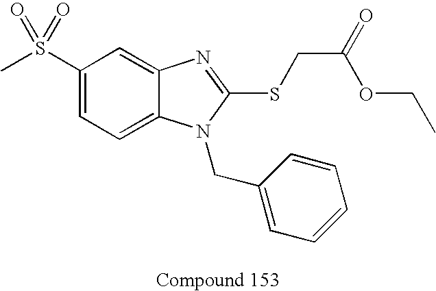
C1(S(=O)(C)=O)=CC=C2C(=C1)N=C(SCC(=O)OCC)N2CC1=CC=CC=C1
